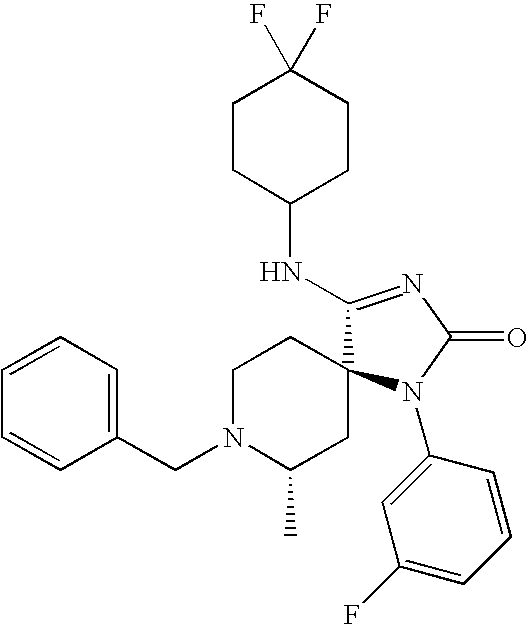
C1=C(N2C3(C(NC4CCC(F)(F)CC4)=NC2=O)CCN(CC2=CC=CC=C2)C(C)C3)C=CC=C1F
